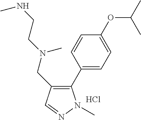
C1(C2=CC=C(OC(C)C)C=C2)=C(CN(CCNC)C)C=NN1C.Cl
